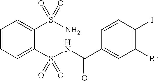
IC1=C(Br)C=C(C(NS(C2=CC=CC=C2S(=O)(=O)N)(=O)=O)=O)C=C1
